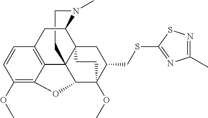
C1CN(C)C2C34C15C1=C(C=CC(OC)=C1OC5C(OC)(C(CSC1=NC(C)=NS1)C3)CC4)C2
